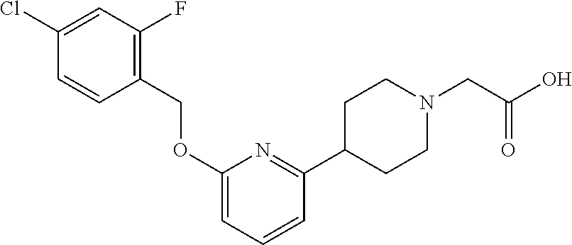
C1=CC=C(OCC2=C(F)C=C(Cl)C=C2)N=C1C1CCN(CC(=O)O)CC1
